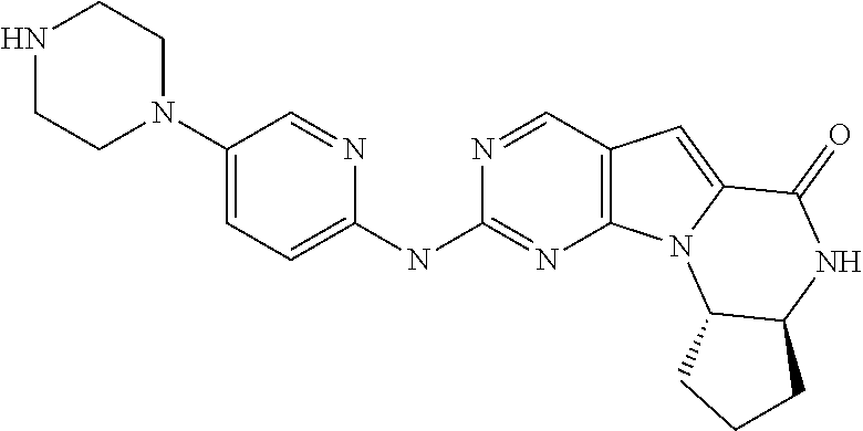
C12C(NC(=O)C3=CC4=C(N13)N=C(NC1=CC=C(N3CCNCC3)C=N1)N=C4)CCC2
